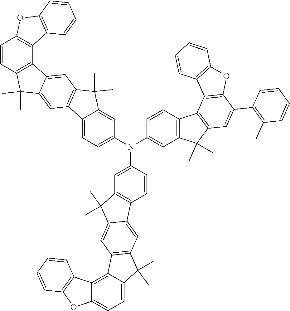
C12=CC=C(N(C3=CC4=C(C=C3)C3=CC5=C(C=C3C4(C)C)C3=C4C(=CC=C3C5(C)C)OC3=C4C=CC=C3)C3=CC4=C(C=C3)C3=C(C4(C)C)C=C(C4=C(C)C=CC=C4)C4=C3C3=C(O4)C=CC=C3)C=C1C(C)(C)C1=C2C=C2C(=C1)C1=C(C2(C)C)C=CC2=C1C1=C(O2)C=CC=C1
